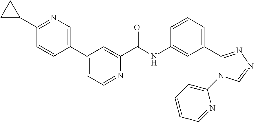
C1(C2=CN=C(C3CC3)C=C2)=CC=NC(C(NC2=CC(C3=NN=CN3C3=CC=CC=N3)=CC=C2)=O)=C1
